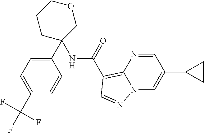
C1(C2=CC=C(C(F)(F)F)C=C2)(NC(C2=C3N=CC(C4CC4)=CN3N=C2)=O)COCCC1
